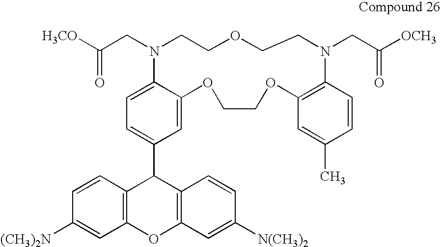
C1=C(C2C3=C(OC4=C2C=CC([N(CH3)2])=C4)C=C([(CH3)2N])C=C3)C=C2C(=C1)N(CC([H3CO])=O)CCOCCN(CC([OCH3])=O)C1=C(OCCO2)C=C(C)C=C1
